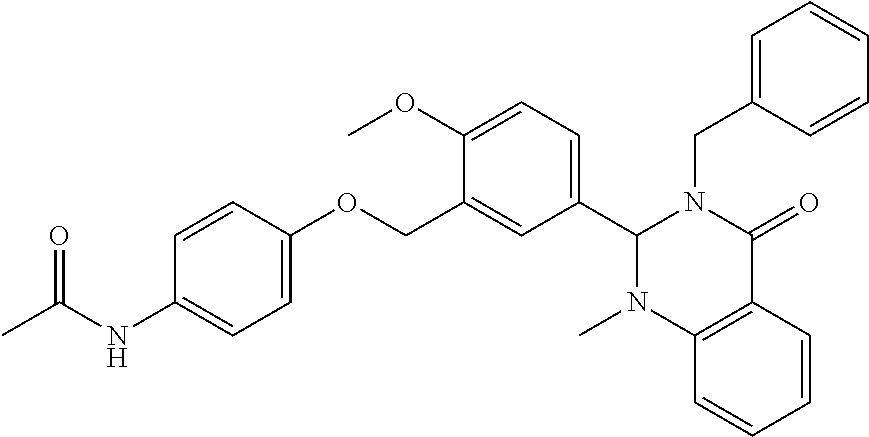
C1(NC(C)=O)=CC=C(OCC2=CC(C3N(CC4=CC=CC=C4)C(=O)C4=C(C=CC=C4)N3C)=CC=C2OC)C=C1
